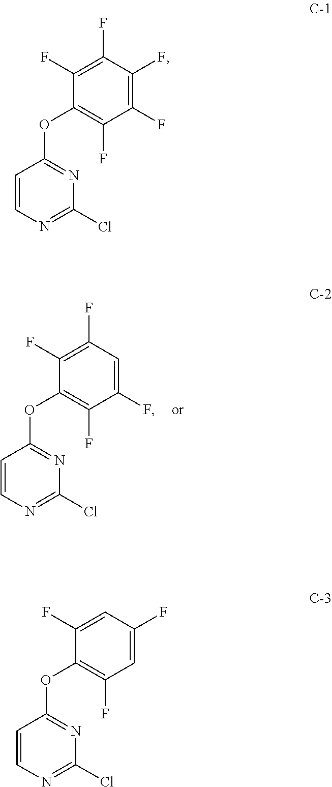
C1=CN=C(Cl)N=C1OC1=C(F)C(F)=C(F)C(F)=C1F.C1=CN=C(Cl)N=C1OC1=C(F)C=C(F)C=C1F.C1=CN=C(Cl)N=C1OC1=C(F)C(F)=CC(F)=C1F
